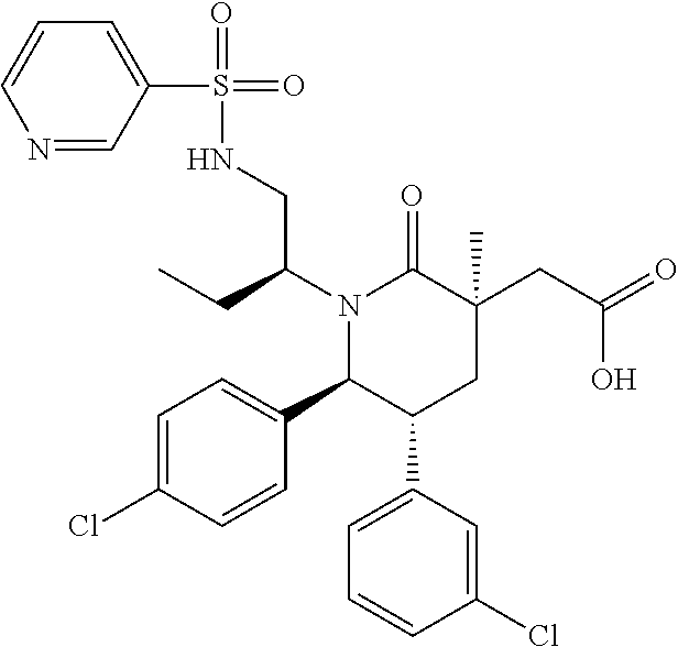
C1(C2C(C3=CC=CC(Cl)=C3)CC(C)(CC(=O)O)C(=O)N2C(CNS(C2=CC=CN=C2)(=O)=O)CC)=CC=C(Cl)C=C1
